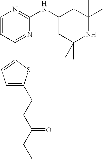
C1=CC(C2=CC=C(CCC(CC)=O)S2)=NC(NC2CC(C)(C)NC(C)(C)C2)=N1
